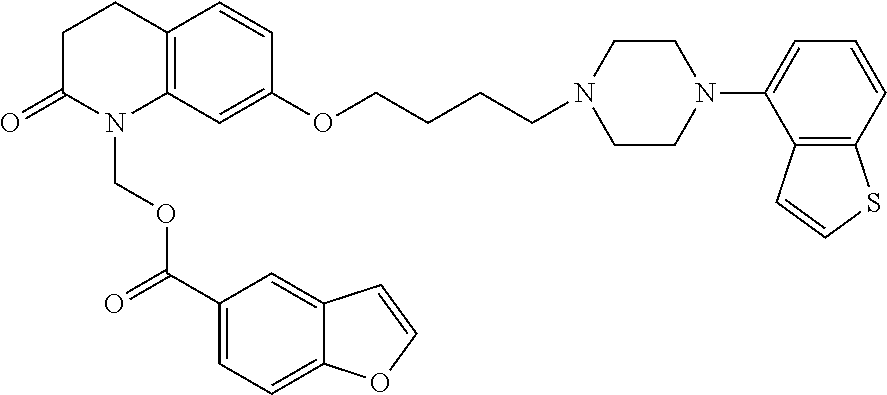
C12=C(C=C(OCCCCN3CCN(C4=CC=CC5=C4C=CS5)CC3)C=C1)N(COC(=O)C1=CC=C3C(=C1)C=CO3)C(=O)CC2
